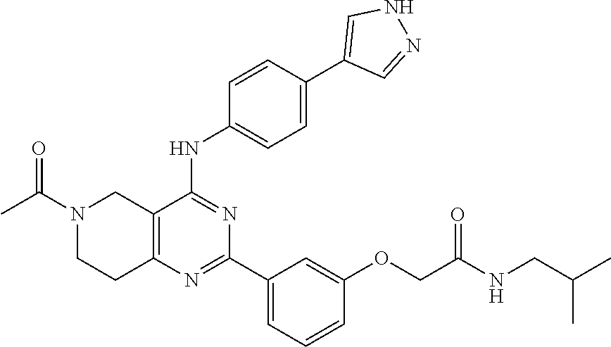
N1(C(C)=O)CCC2=C(C1)C(NC1=CC=C(C3=CNN=C3)C=C1)=NC(C1=CC=CC(OCC(NCC(C)C)=O)=C1)=N2
